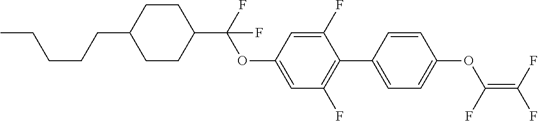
C(CCC1CCC(C(F)(OC2=CC(F)=C(C3=CC=C(OC(F)=C(F)F)C=C3)C(F)=C2)F)CC1)CC
